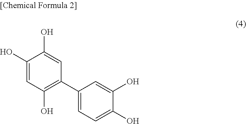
C1(O)=CC(O)=C(C2=CC=C(O)C(O)=C2)C=C1O
